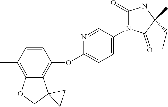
C1(OC2=CC=C(N3C(=O)NC(CC)(C)C3=O)C=N2)=C2C(=C(C)C=C1)OCC21CC1
